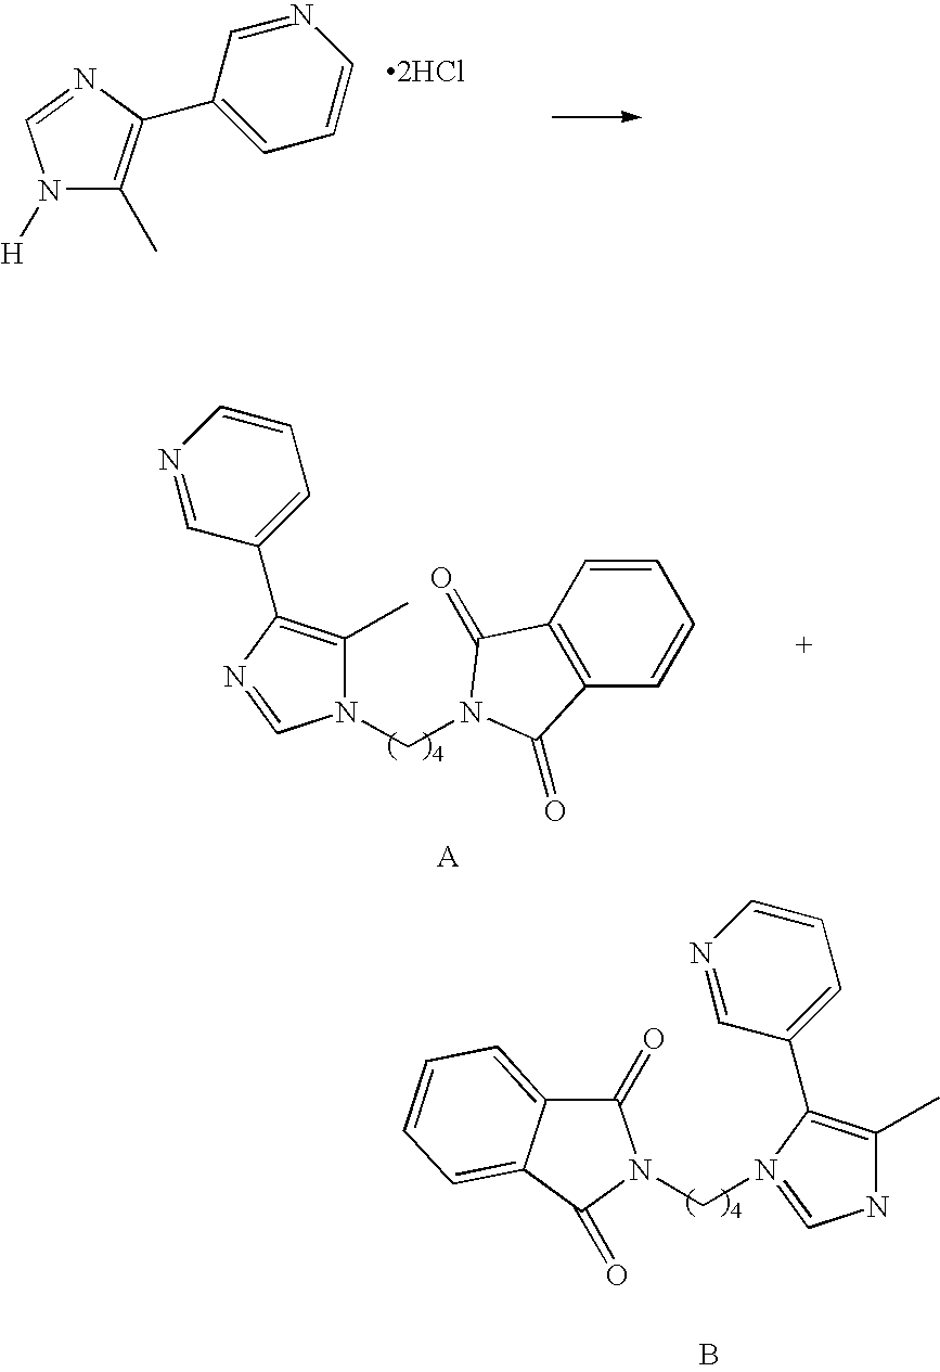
[2HCl].C1(C2=C(C)N([H])C=N2)=CC=CN=C1.C1=CC2=C(C=C1)C(=O)N(CN1C(C)=C(C3=CC=CN=C3)N=C1)C2=O.N1C(C)=C(C2=CC=CN=C2)N(CN2C(=O)C3=CC=CC=C3C2=O)=C1.B
